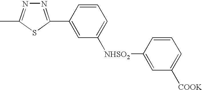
N1=C(C2=CC([NHSO2]C3=CC([COOK])=CC=C3)=CC=C2)SC(C)=N1
